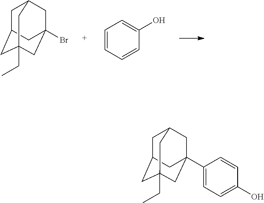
C1C2CC3(CC)CC(Br)(CC1C3)C2.C1=CC=CC(O)=C1.C1C2CC3(CC)CC(C4=CC=C(O)C=C4)(CC1C3)C2
